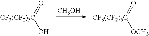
O=[CF3(CF2)5C]O.[CH3OH].O=[CF3(CF2)5C][OCH3]
